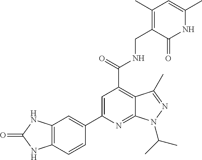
C12=C(C=CC(C3=CC(C(NCC4=C(C)C=C(C)NC4=O)=O)=C4C(=N3)N(C(C)C)N=C4C)=C1)NC(=O)N2
